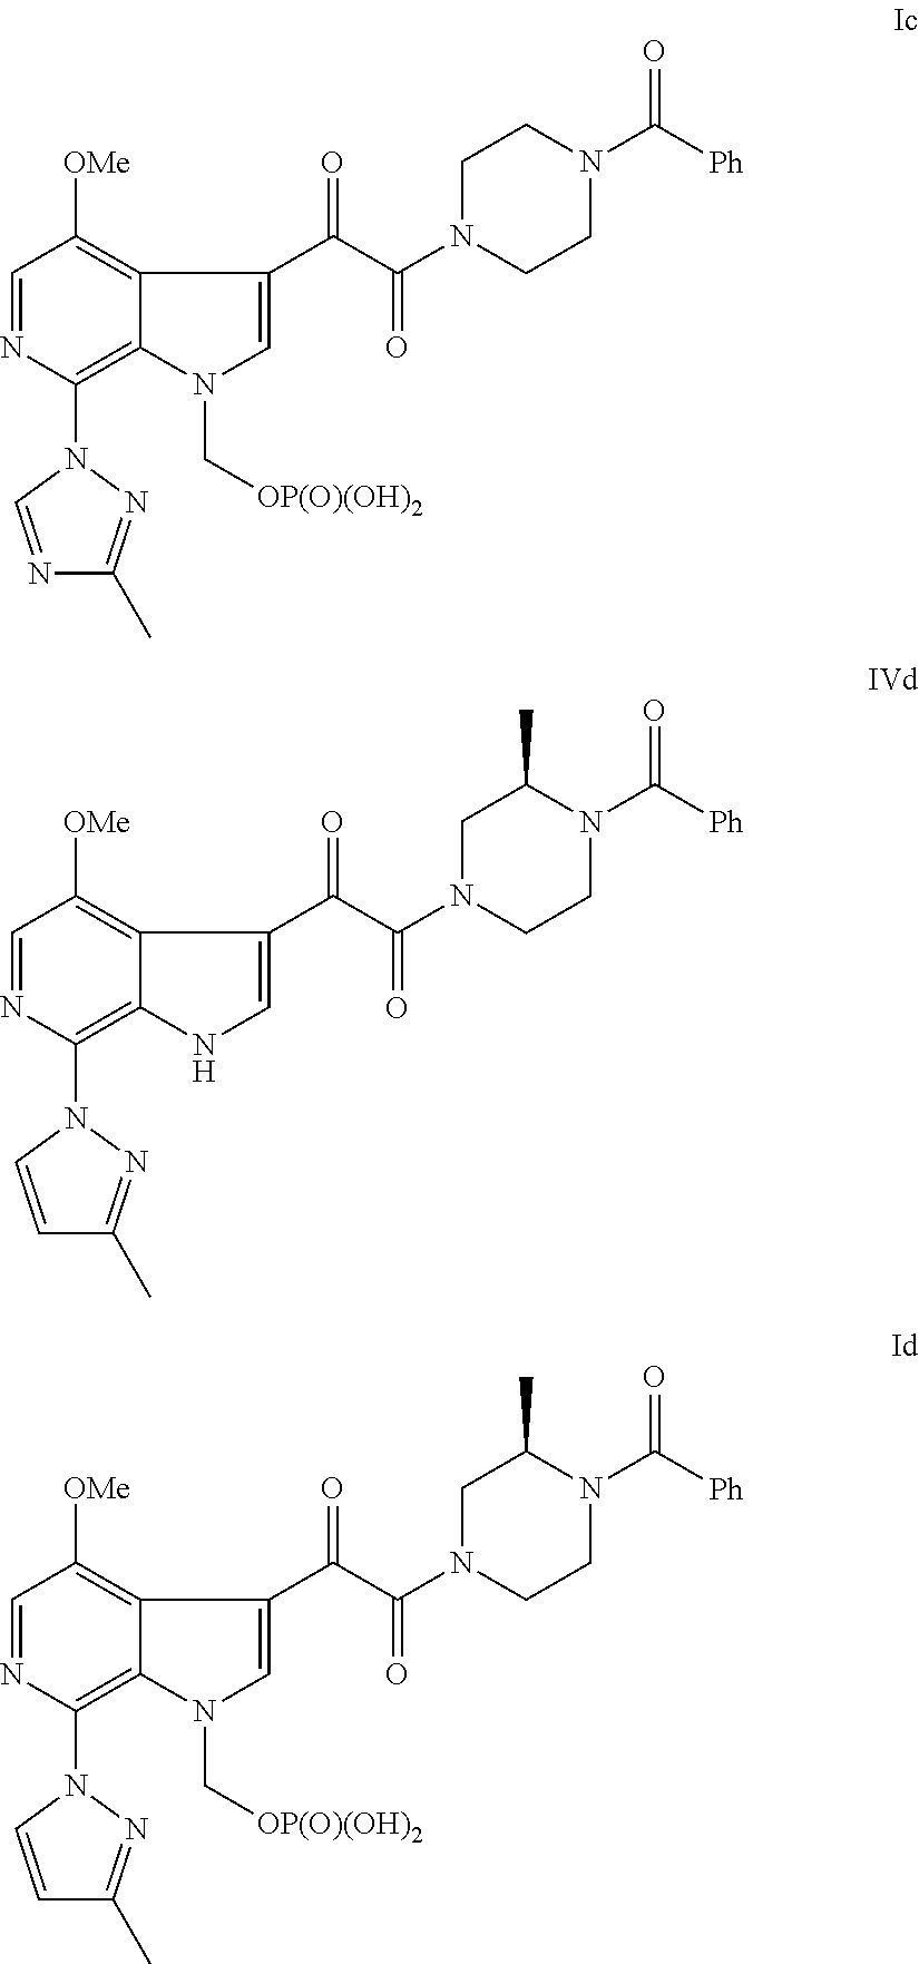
C1=NC(N2C=NC(C)=N2)=C2C(=C1[OMe])C(C(C(N1CCN(C([Ph])=O)CC1)=O)=O)=CN2C[OP(O)(OH)2].C1=NC(N2C=CC(C)=N2)=C2C(=C1[OMe])C(C(C(N1CCN(C([Ph])=O)C(C)C1)=O)=O)=CN2.C1=NC(N2C=CC(C)=N2)=C2C(=C1[OMe])C(C(C(N1CCN(C([Ph])=O)C(C)C1)=O)=O)=CN2C[OP(O)(OH)2]
